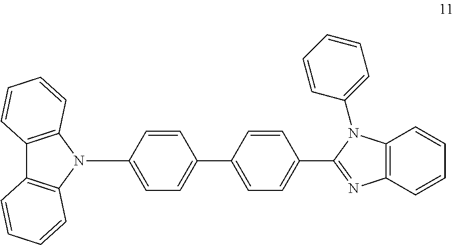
C1(N2C3=C(C4=C2C=CC=C4)C=CC=C3)=CC=C(C2=CC=C(C3=NC4=C(C=CC=C4)N3C3=CC=CC=C3)C=C2)C=C1
